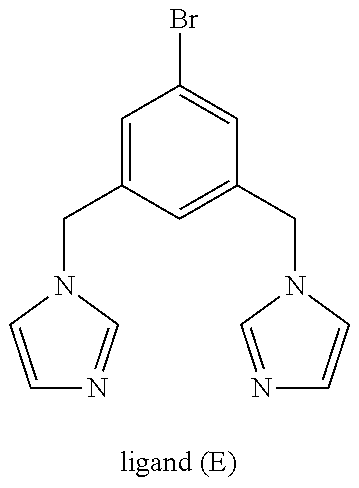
C1=CN(CC2=CC(Br)=CC(CN3C=CN=C3)=C2)C=N1
